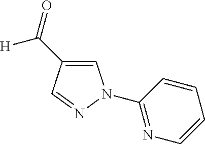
C1(N2C=C(C(=O)[H])C=N2)=NC=CC=C1
